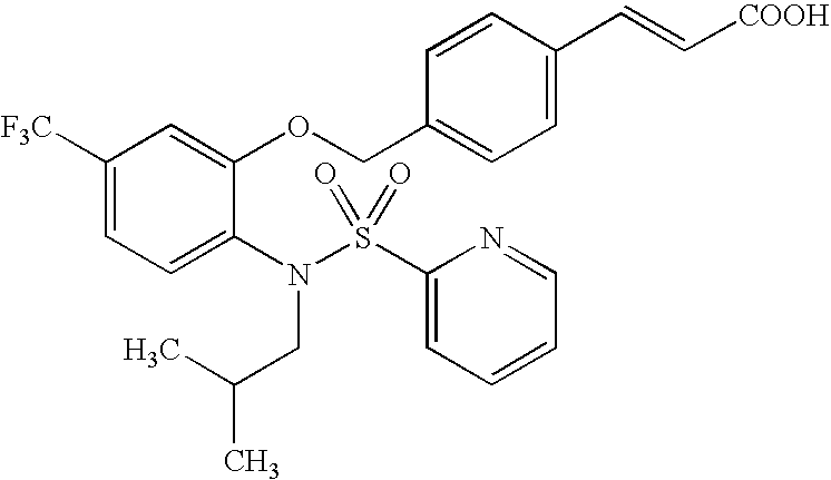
C1([F3C])=CC=C(N(S(=O)(=O)C2=CC=CC=N2)CC(C)C)C(OCC2=CC=C(C=C[COOH])C=C2)=C1
